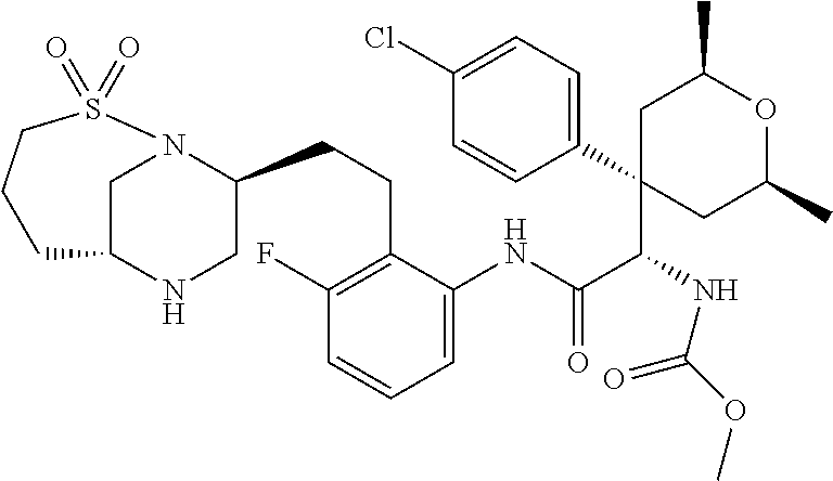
C(C(C1(C2=CC=C(Cl)C=C2)CC(C)OC(C)C1)NC(OC)=O)(=O)NC1=CC=CC(F)=C1CCC1CNC2CN1S(=O)(=O)CCC2
